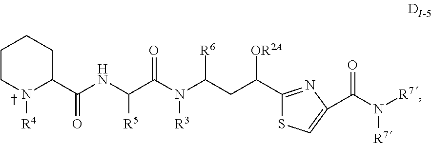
C1CN([R4])C(C(NC(C(N(C(CC(C2=NC(C(N([R7])[R7])=O)=CS2)[OR2A])[R6])[R3])=O)[R5])=O)CC1
